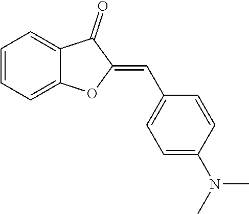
C1=CC=C2C(=C1)C(=O)C(=CC1=CC=C(N(C)C)C=C1)O2
